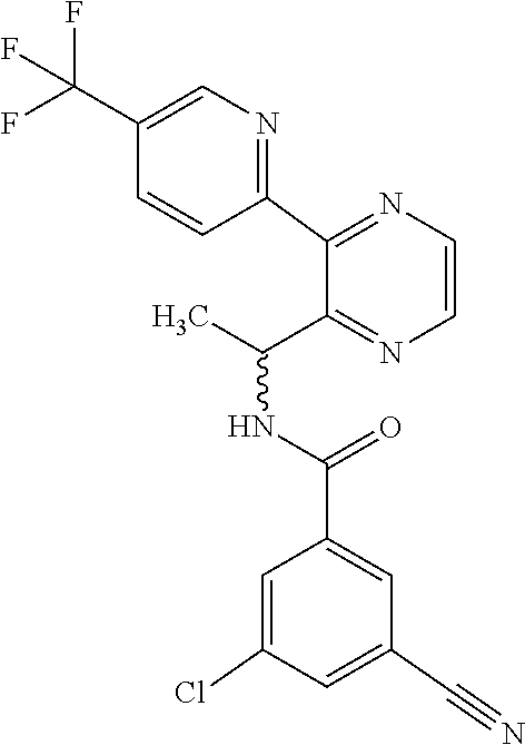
C1=C(C#N)C=C(C(NC(C)C2=NC=CN=C2C2=NC=C(C(F)(F)F)C=C2)=O)C=C1Cl
